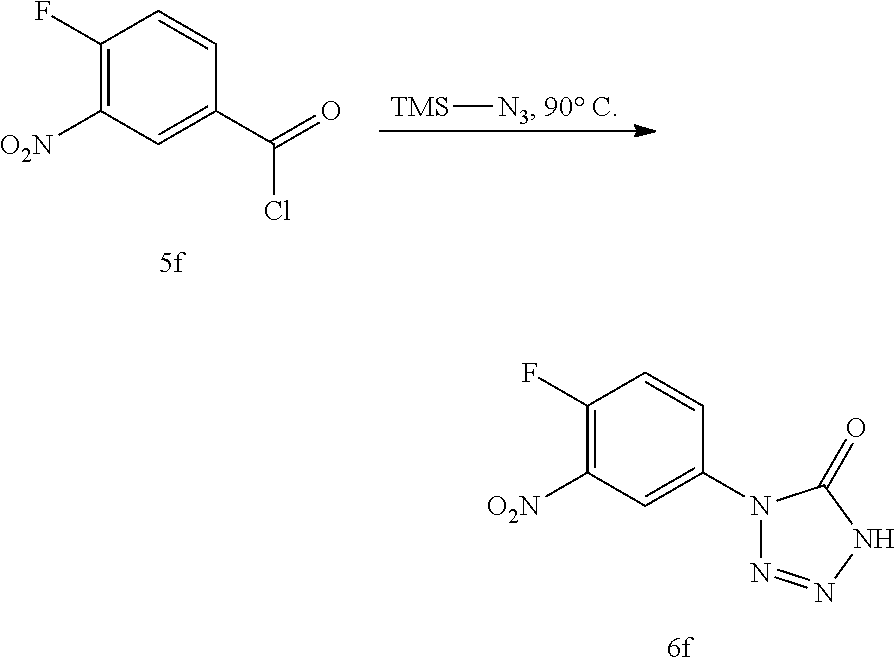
C1(F)=C([O2N])C=C(N2N=NNC2=O)C=C1.C1(F)=C([O2N])C=C(C(=O)Cl)C=C1.[TMS][N3].[90 C]
